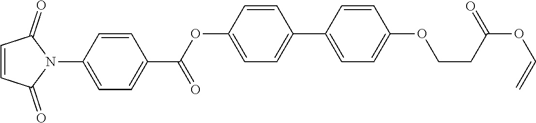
C1=C(OC(C2=CC=C(N3C(=O)C=CC3=O)C=C2)=O)C=CC(C2=CC=C(OCCC(=O)OC=C)C=C2)=C1
